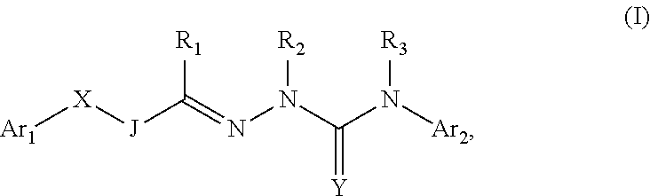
[Ar1][X][J]C(=NN(C(N([Ar2])[R3])=[Y])[R2])[R1]
